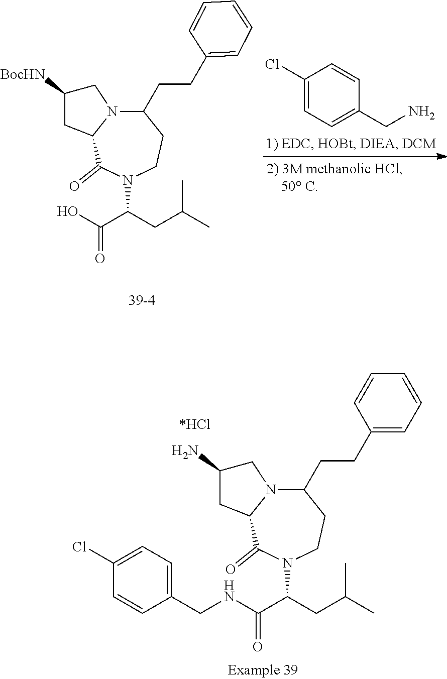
OC(=O)C(CC(C)C)N1C(=O)C2N(C(CCC3=CC=CC=C3)CC1)CC([BocHN])C2.C1(Cl)=CC=C(CN)C=C1.N(C(=O)C(CC(C)C)N1C(=O)C2N(C(CCC3=CC=CC=C3)CC1)CC(N)C2)CC1=CC=C(Cl)C=C1
